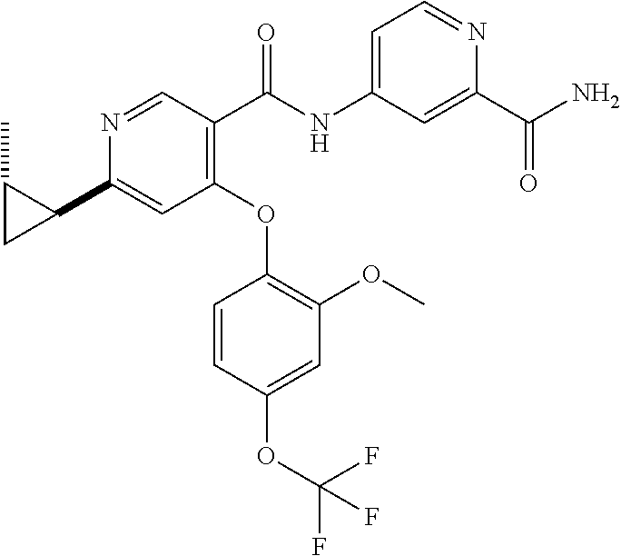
C1=NC(C2C(C)C2)=CC(OC2=C(OC)C=C(OC(F)(F)F)C=C2)=C1C(=O)NC1=CC=NC(C(N)=O)=C1
